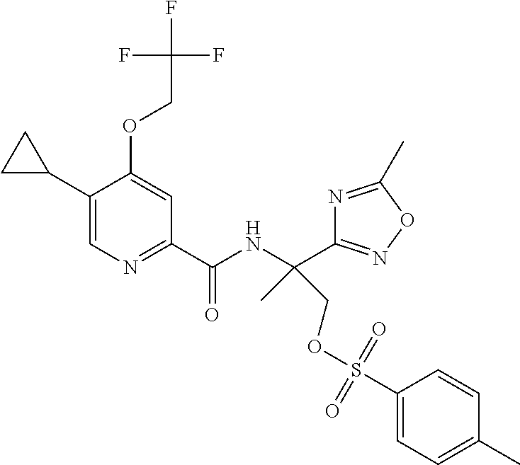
C1(C2CC2)=CN=C(C(NC(C2=NOC(C)=N2)(COS(C2=CC=C(C)C=C2)(=O)=O)C)=O)C=C1OCC(F)(F)F
